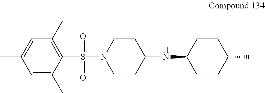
C1=C(C)C(S(=O)(=O)N2CCC(NC3CCC(C)CC3)CC2)=C(C)C=C1C
